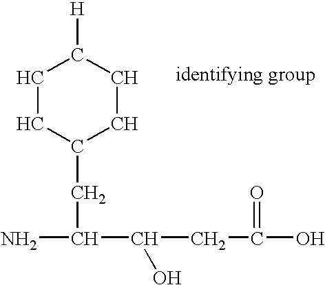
C1(CC(C(CC(=O)O)O)N)CCC([H])CC1
